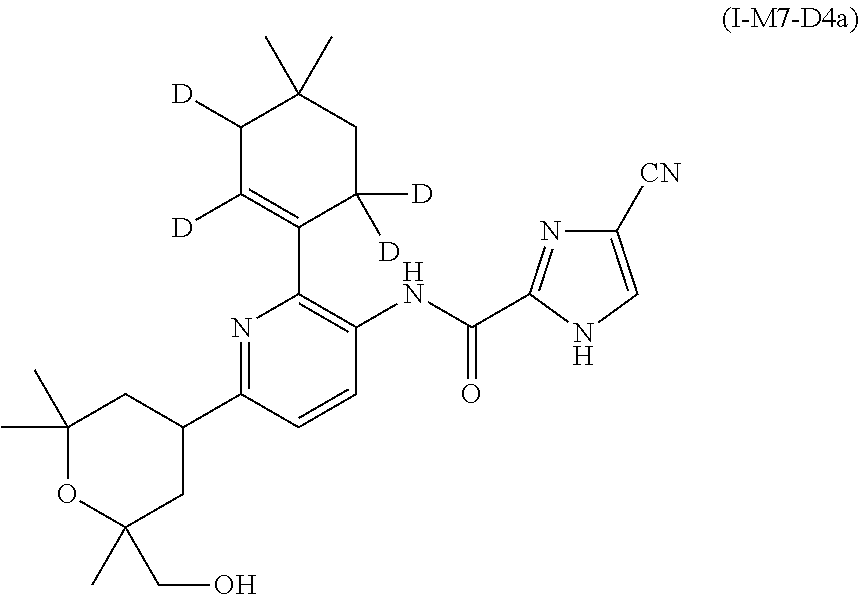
C1([D])C([D])=C(C2=C(NC(=O)C3=NC([CN])=CN3)C=CC(C3CC(C)(C)OC(C)(CO)C3)=N2)C([D])([D])CC1(C)C
